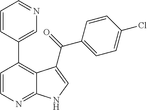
C1=CC(C2=C3C(=NC=C2)NC=C3C(=O)C2=CC=C(Cl)C=C2)=CN=C1
